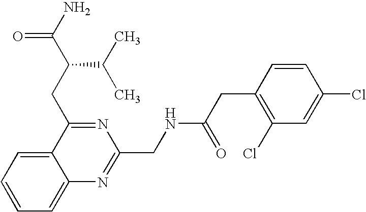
C1=CC=C2C(=C1)C(CC(C(N)=O)C(C)C)=NC(CNC(CC1=C(Cl)C=C(Cl)C=C1)=O)=N2
